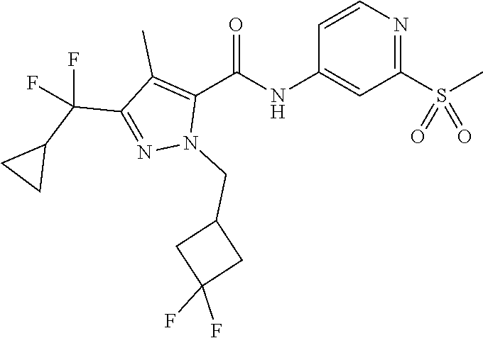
C1=CN=C(S(C)(=O)=O)C=C1NC(C1=C(C)C(C(C2CC2)(F)F)=NN1CC1CC(F)(F)C1)=O
